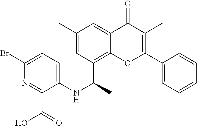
C1(=O)C(C)=C(C2=CC=CC=C2)OC2=C(C(NC3=CC=C(Br)N=C3C(O)=O)C)C=C(C)C=C12
